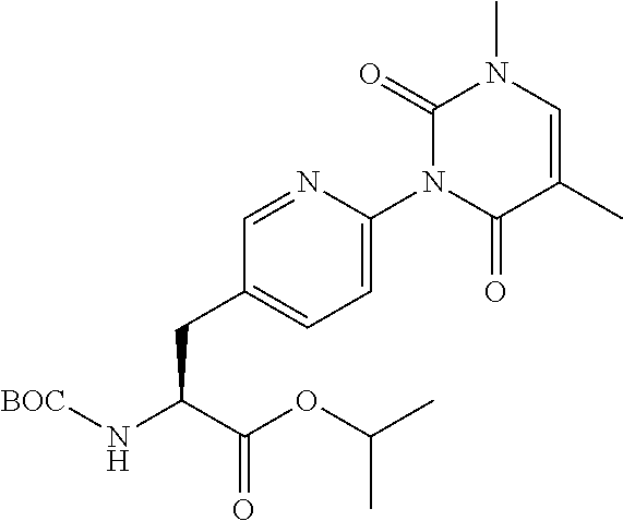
C1=NC(N2C(=O)C(C)=CN(C)C2=O)=CC=C1CC(C(OC(C)C)=O)N[BOC]
